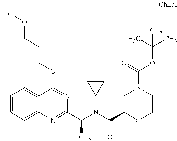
C1(C(N(C(C2OCCN(C(OC(C)(C)C)=O)C2)=O)C2CC2)C)=NC2=CC=CC=C2C(OCCCOC)=N1
